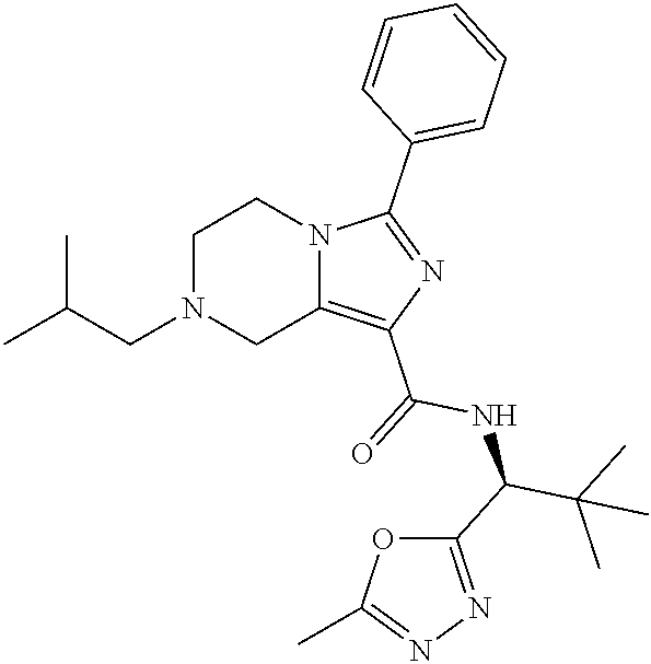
C1N(CC(C)C)CC2=C(C(=O)NC(C(C)(C)C)C3=NN=C(C)O3)N=C(C3=CC=CC=C3)N2C1
